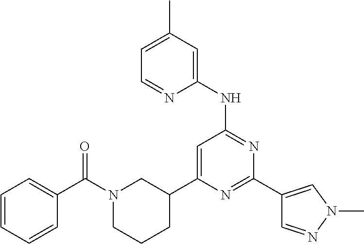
C1=CC=CC(C(N2CCCC(C3=CC(NC4=CC(C)=CC=N4)=NC(C4=CN(C)N=C4)=N3)C2)=O)=C1
